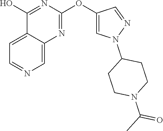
C1(OC2=NC3=CN=CC=C3C(O)=N2)=CN(C2CCN(C(C)=O)CC2)N=C1
